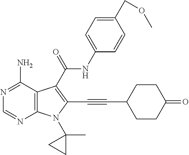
N1=C(N)C2=C(N=C1)N(C1(C)CC1)C(C#CC1CCC(=O)CC1)=C2C(NC1=CC=C(COC)C=C1)=O
